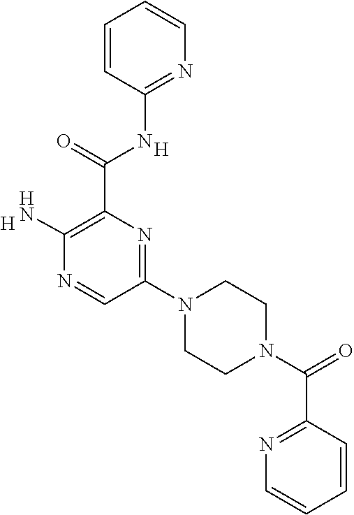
[H].C(C1=C(N)N=CC(N2CCN(C(=O)C3=NC=CC=C3)CC2)=N1)(=O)NC1=NC=CC=C1.[H]
